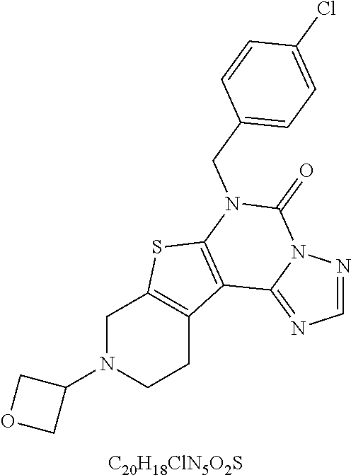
C1N(C2COC2)CCC2=C1SC1=C2C2=NC=NN2C(=O)N1CC1=CC=C(Cl)C=C1.[C20H18ClN5O2S]
